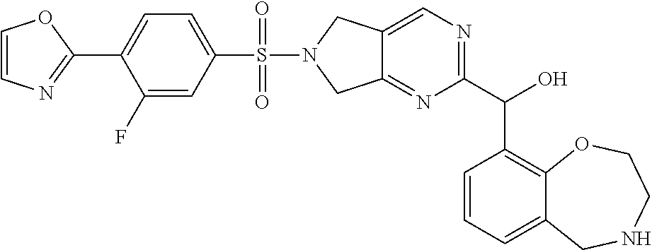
C1(F)=CC(S(=O)(=O)N2CC3=NC(C(O)C4=C5C(=CC=C4)CNCCO5)=NC=C3C2)=CC=C1C1=NC=CO1
